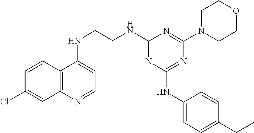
C12=C(N=CC=C1NCCNC1=NC(NC3=CC=C(CC)C=C3)=NC(N3CCOCC3)=N1)C=C(Cl)C=C2
